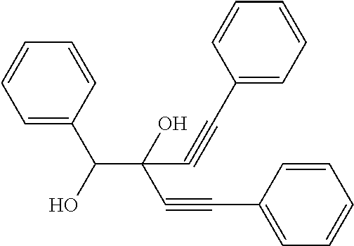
C1=C(C(O)C(O)(C#CC2=CC=CC=C2)C#CC2=CC=CC=C2)C=CC=C1
